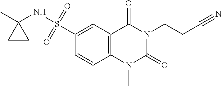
C1=CC2=C(C=C1S(=O)(=O)NC1(C)CC1)C(=O)N(CCC#N)C(=O)N2C
